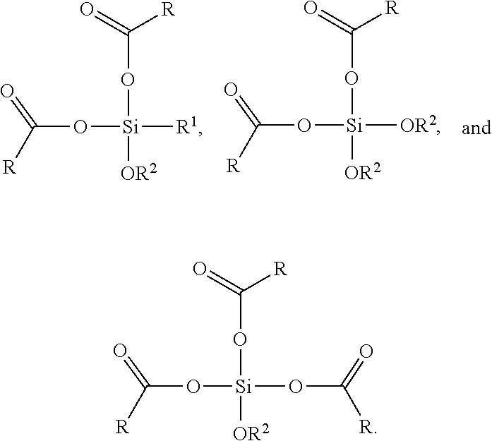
O=C([R])O[Si](OC(=O)[R])([OR2])[OR2].O=C([R])O[Si](OC(=O)[R])([R1])[OR2].O=C([R])O[Si](OC(=O)[R])(OC([R])=O)[OR2]
